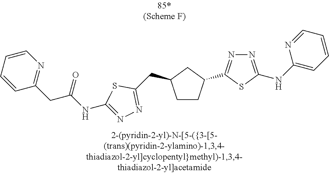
C1CC(C2=NN=C(NC3=CC=CC=N3)S2)CC1CC1=NN=C(NC(CC2=NC=CC=C2)=O)S1
